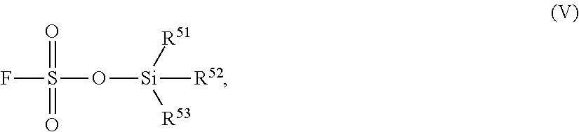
FS(O[Si]([R52])([R51])[R53])(=O)=O
